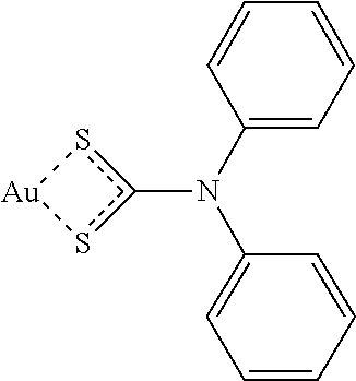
N(c1s[Au]s1)(C1=CC=CC=C1)C1=CC=CC=C1
